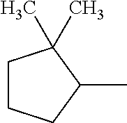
C1CCC(C)C1(C)C
